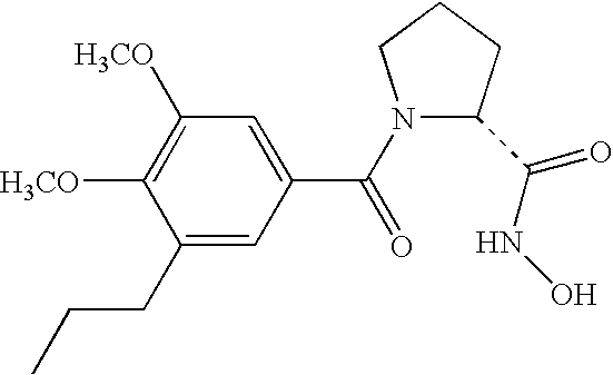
C1(CCC)=CC(C(=O)N2C(C(NO)=O)CCC2)=CC([H3CO])=C1[H3CO]
